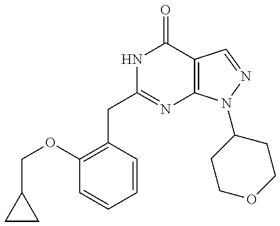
C1(OCC2CC2)=C(CC2=NC3=C(C(=O)N2)C=NN3C2CCOCC2)C=CC=C1
